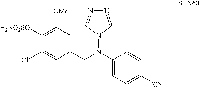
C1=C([CN])C=CC(N(CC2=CC([OMe])=C([H2NO2SO])C(Cl)=C2)N2C=NN=C2)=C1
